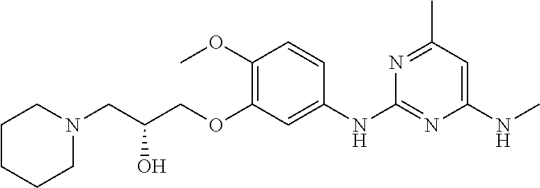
C1=CC(OC)=C(OCC(CN2CCCCC2)O)C=C1NC1=NC(NC)=CC(C)=N1
